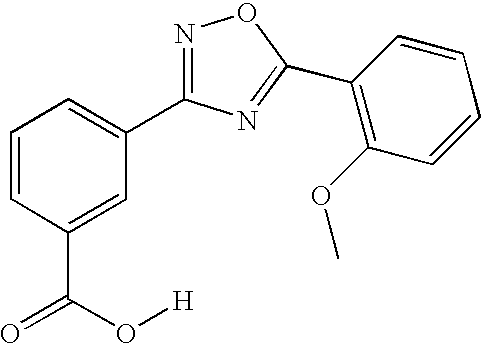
C1=CC(C(=O)O[H])=CC(C2=NOC(C3=C(OC)C=CC=C3)=N2)=C1
